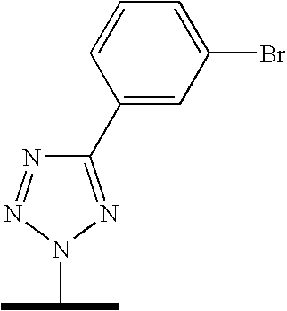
C1=CC(C2=NN(C(C)C)N=N2)=CC(Br)=C1
